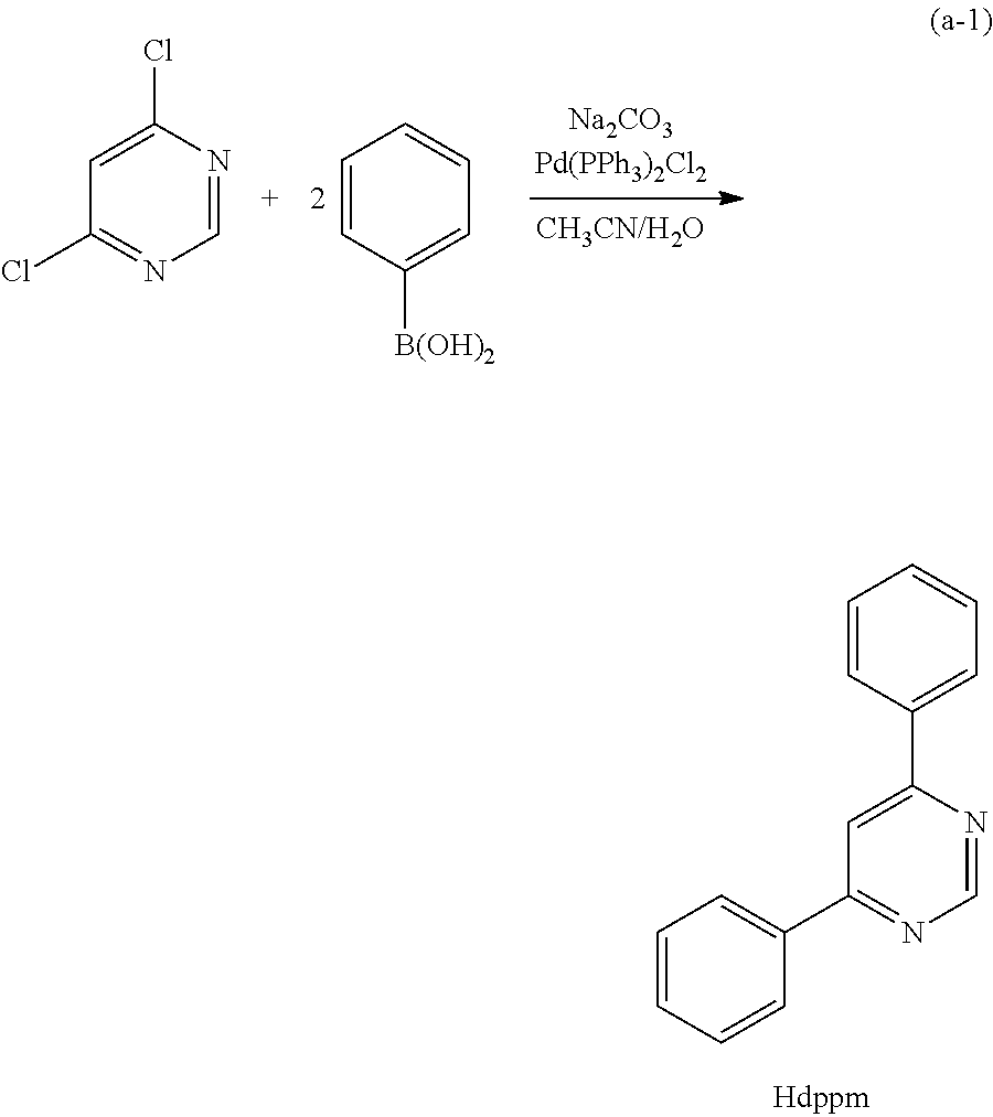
C1=C([B(OH)2])C=CC=C1.C1=NC(Cl)=CC(Cl)=N1.C1=NC(C2=CC=CC=C2)=CC(C2=CC=CC=C2)=N1
